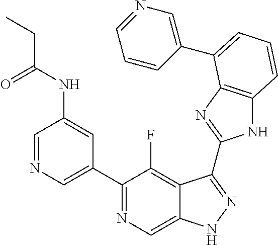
C1=NC=C(C2=NC=C3C(=C2F)C(C2=NC4=C(N2)C=CC=C4C2=CN=CC=C2)=NN3)C=C1NC(CC)=O
